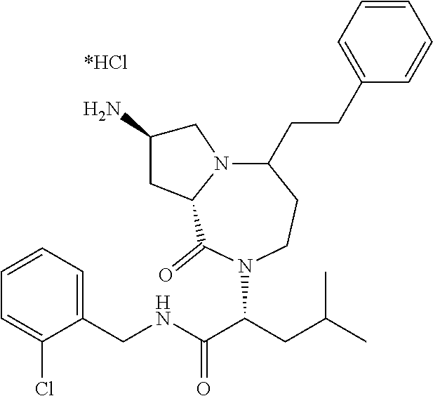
C1=CC=C(CNC(C(CC(C)C)N2C(=O)C3N(CC(N)C3)C(CCC3=CC=CC=C3)CC2)=O)C(Cl)=C1
